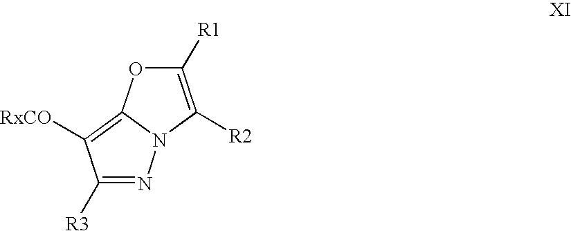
C1([R3])=NN2C(=C1[RxCO])OC([R1])=C2[R2]
